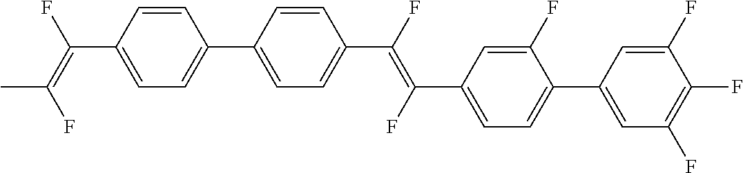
C1=CC(C(=C(F)C)F)=CC=C1C1=CC=C(C(=C(C2=CC=C(C3=CC(F)=C(F)C(F)=C3)C(F)=C2)F)F)C=C1
